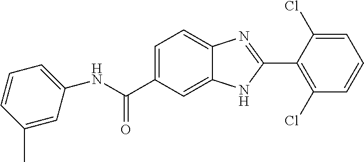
N(C(C1=CC=C2C(=C1)NC(C1=C(Cl)C=CC=C1Cl)=N2)=O)C1=CC=CC(C)=C1
